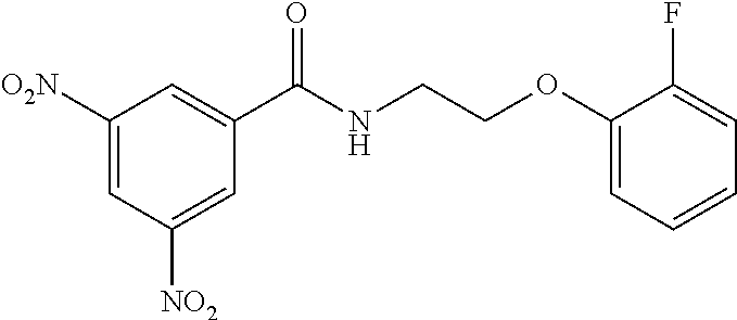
C1([O2N])=CC([NO2])=CC(C(NCCOC2=CC=CC=C2F)=O)=C1
